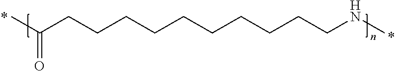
C(CCCCCCCCCCNC)(C)=O
